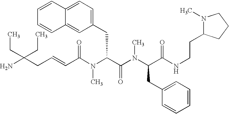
NC(CC=CC(N(C(C(=O)N(C)C(CC1=CC=CC=C1)C(=O)NCCC1N(C)CCC1)CC1=CC=C2C(=C1)C=CC=C2)C)=O)(CC)CC
